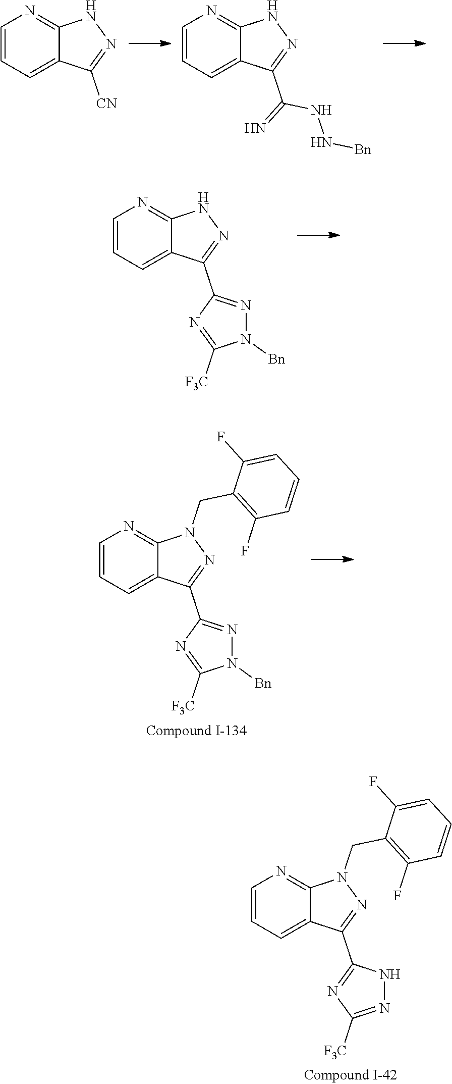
C1(F)=CC=CC(F)=C1CN1N=C(C2=NC([F3C])=NN2)C2=CC=CN=C12.N1N=C(C2=NN([Bn])C([F3C])=N2)C2=CC=CN=C12.C1(F)=CC=CC(F)=C1CN1N=C(C2=NN([Bn])C([F3C])=N2)C2=CC=CN=C12.N1N=C(C(=N)NN[Bn])C2=CC=CN=C12.N1N=C([CN])C2=CC=CN=C12
